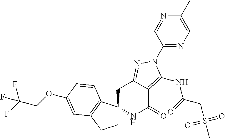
C1C2(C3=C(C1)C=C(OCC(F)(F)F)C=C3)NC(=O)C1=C(NC(=O)CS(=O)(=O)C)N(C3=NC=C(C)N=C3)N=C1C2
